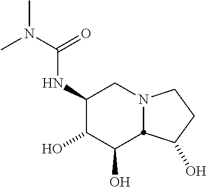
C1(NC(N(C)C)=O)C(O)C(O)C2N(C1)CCC2O
